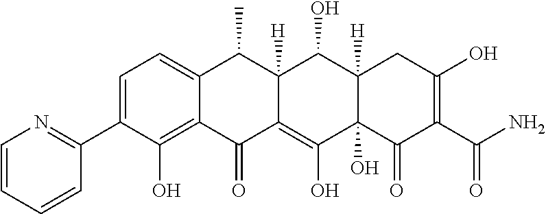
C1=C(C2=NC=CC=C2)C(O)=C2C(=C1)C(C)C1([H])C(=C(O)C3(O)C([H])(C1O)CC(O)=C(C(N)=O)C3=O)C2=O
